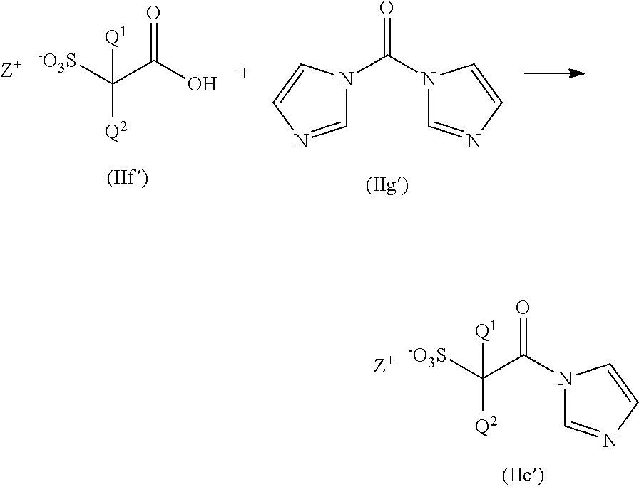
O=C(N1C=NC=C1)N1C=NC=C1.OC(C([-O3S])([Q2])[Q1])=O.C(C([-O3S])([Q2])[Q1])(=O)N1C=NC=C1
